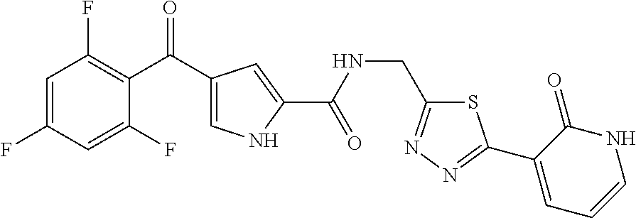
C1=C(F)C=C(F)C(C(=O)C2=CNC(C(NCC3=NN=C(C4=CC=CNC4=O)S3)=O)=C2)=C1F
